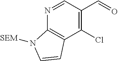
C12=C(C(Cl)=C(C=O)C=N1)C=CN2[SEM]
